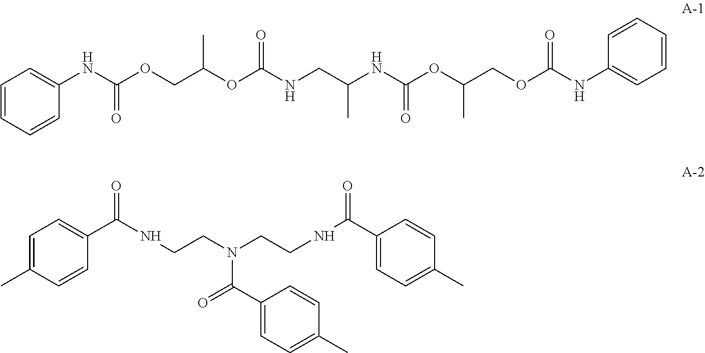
C1=CC=CC(NC(OCC(OC(NCC(NC(OC(COC(NC2=CC=CC=C2)=O)C)=O)C)=O)C)=O)=C1.C1=C(C)C=CC(C(=O)NCCN(C(=O)C2=CC=C(C)C=C2)CCNC(C2=CC=C(C)C=C2)=O)=C1
